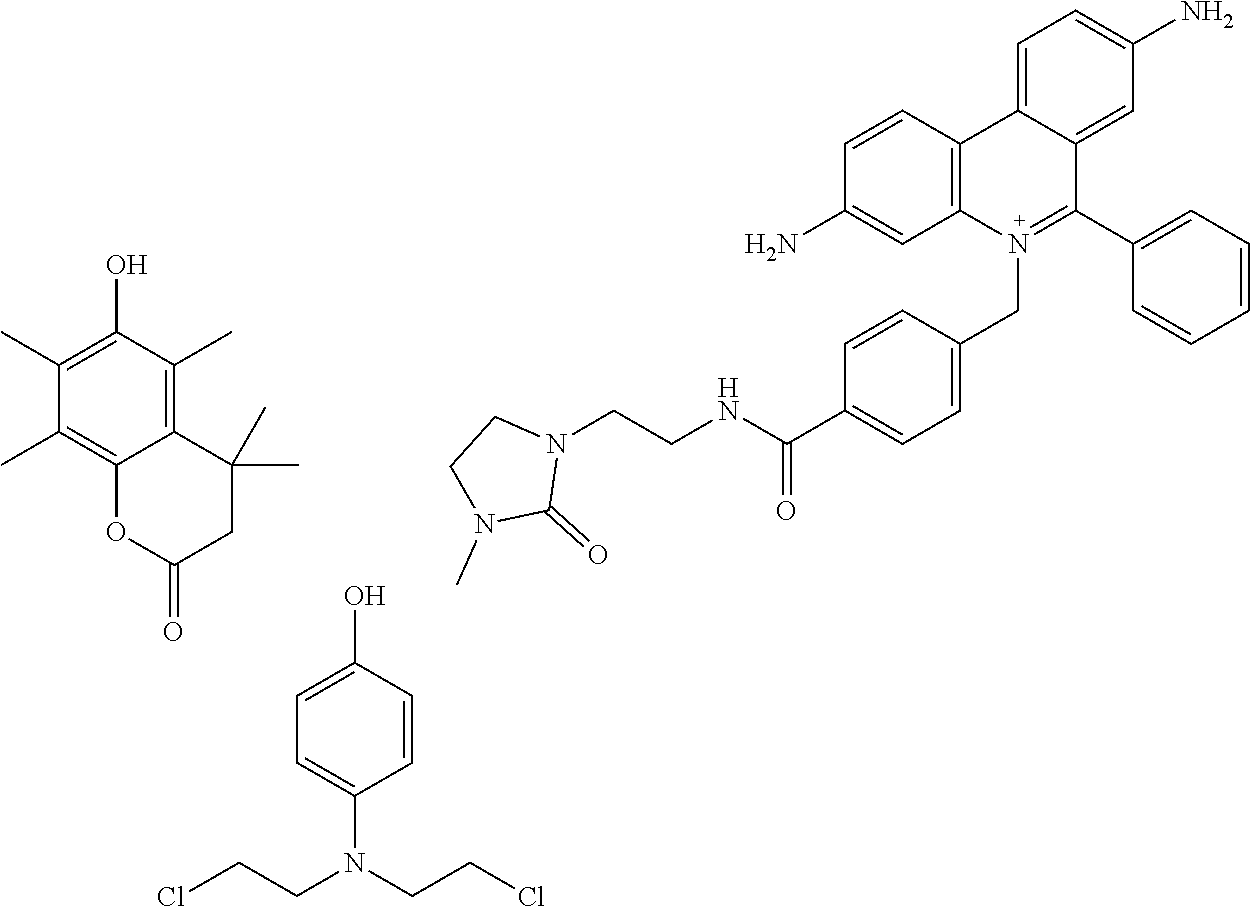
C1(C2=N(CC3=CC=C(C(NCCN4CCN(C)C4=O)=O)C=C3)C3=C(C4=CC=C(N)C=C24)C=CC(N)=C3)=CC=CC=C1.OC1=CC=C(N(CCCl)CCCl)C=C1.C1(C)=C(O)C(C)=C2C(=C1C)OC(=O)CC2(C)C
